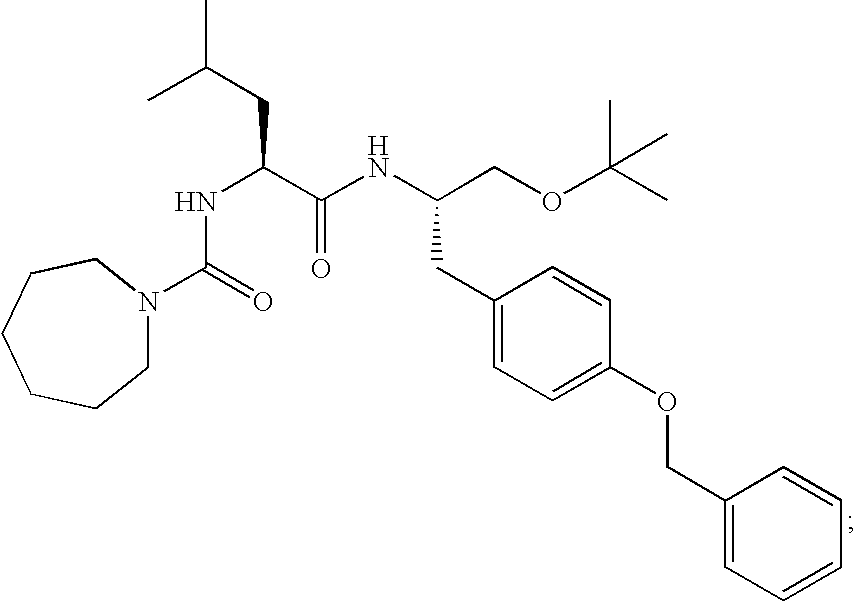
N(C(C(NC(COC(C)(C)C)CC1=CC=C(OCC2=CC=CC=C2)C=C1)=O)CC(C)C)C(N1CCCCCC1)=O
